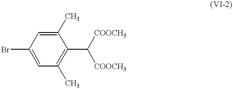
BrC1=CC(C)=C(C([COOCH3])[COOCH3])C(C)=C1
